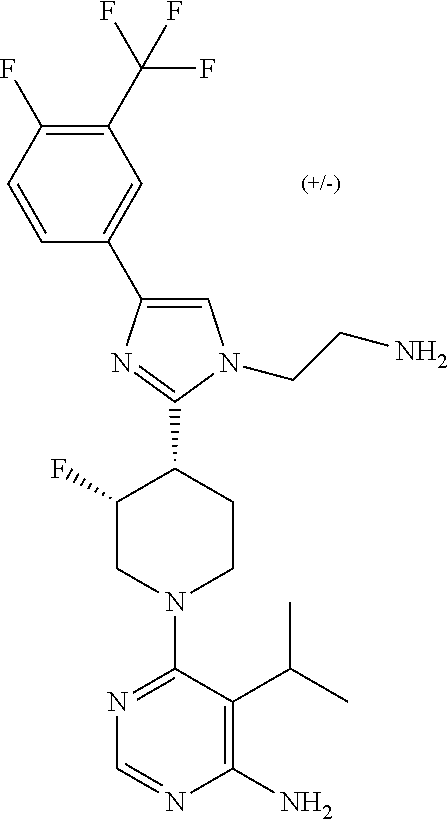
C1(C(F)(F)F)=C(F)C=CC(C2=CN(CCN)C(C3C(F)CN(C4=NC=NC(N)=C4C(C)C)CC3)=N2)=C1
